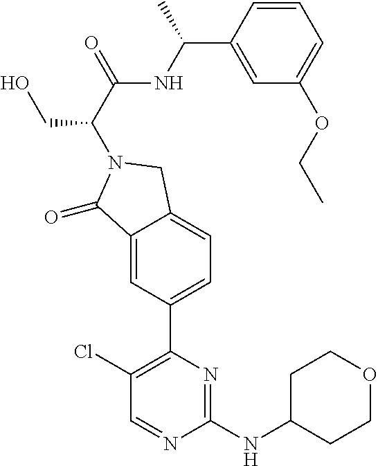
C1(Cl)=C(C2=CC=C3C(=C2)C(=O)N(C(C(=O)NC(C2=CC(OCC)=CC=C2)C)CO)C3)N=C(NC2CCOCC2)N=C1
